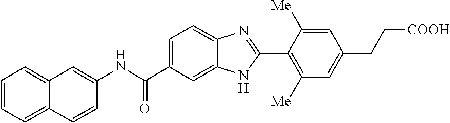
C12=CC=CC=C1C=CC(NC(C1=CC=C3C(=C1)NC(C1=C([Me])C=C(CC[COOH])C=C1[Me])=N3)=O)=C2
